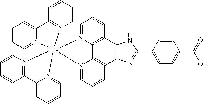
C1=CC=N2C(=C1)C1=N(C=CC=C1)[Ru]213(N2=CC=CC4=C2C2=C(C5=C4NC(C4=CC=C(C(=O)O)C=C4)=N5)C=CC=N12)N1=CC=CC=C1C1=N3C=CC=C1
